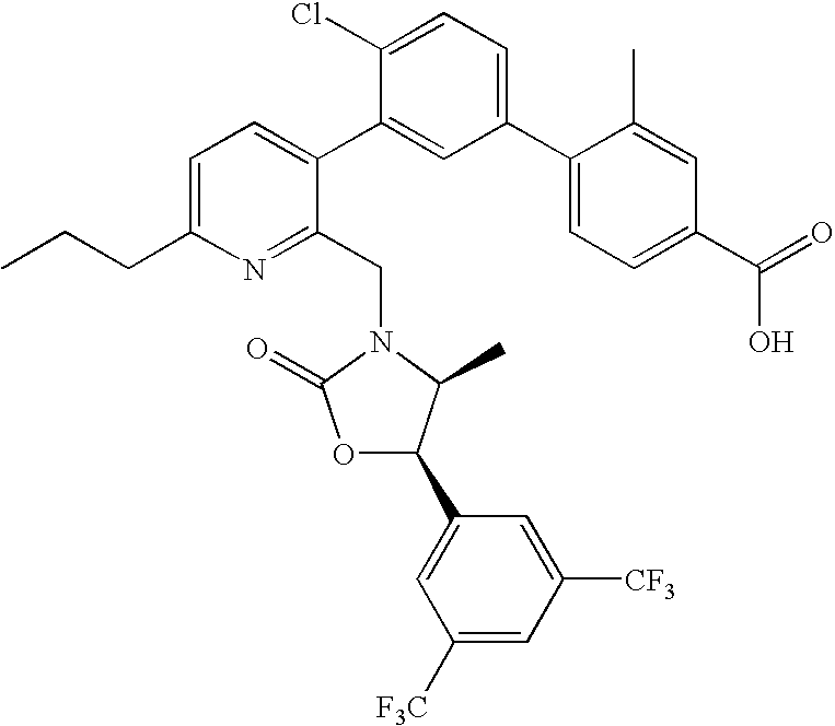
C1=C(CCC)N=C(CN2C(C)C(C3=CC([F3C])=CC([CF3])=C3)OC2=O)C(C2=CC(C3=CC=C(C(=O)O)C=C3C)=CC=C2Cl)=C1
